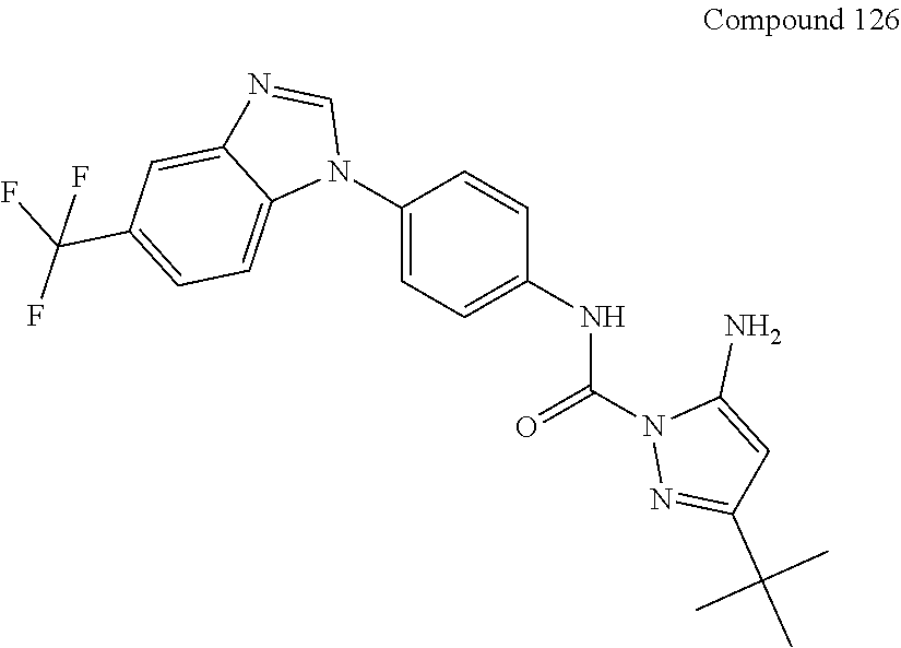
C1(N2C=NC3=CC(C(F)(F)F)=CC=C23)=CC=C(NC(N2N=C(C(C)(C)C)C=C2N)=O)C=C1
